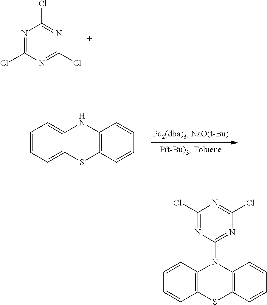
C1=CC=C2C(=C1)NC1=C(S2)C=CC=C1.N1=C(Cl)N=C(Cl)N=C1Cl.C1=CC2=C(C=C1)SC1=C(N2C2=NC(Cl)=NC(Cl)=N2)C=CC=C1
